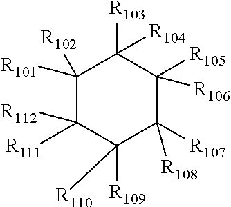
C1([R102])([R101])C([R111])([R112])C([R109])([R110])C([R107])([R108])C([R105])([R106])C1([R103])[R104]
